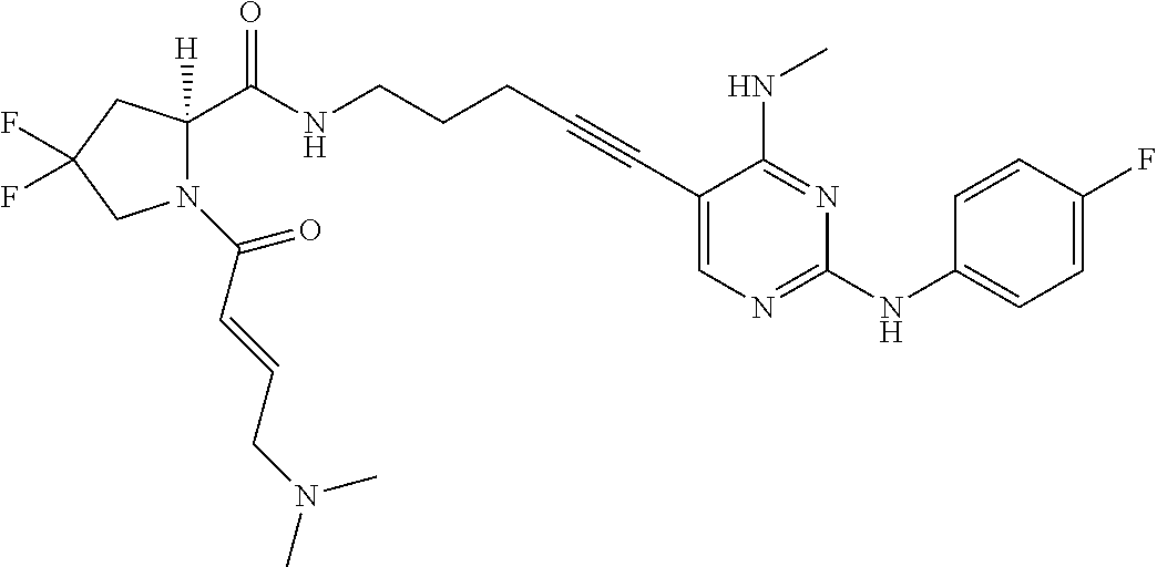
N1(C(C=CCN(C)C)=O)C(C(NCCCC#CC2=CN=C(NC3=CC=C(F)C=C3)N=C2NC)=O)([H])CC(F)(F)C1
